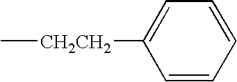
C[CH2CH2]C1=CC=CC=C1
